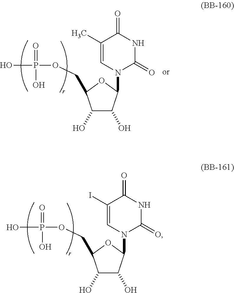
OP(=O)(O)OCC1C(O)C(O)C(N2C(=O)NC(=O)C(I)=C2)O1.OP(=O)(O)OCC1C(O)C(O)C(N2C(=O)NC(=O)C(C)=C2)O1
